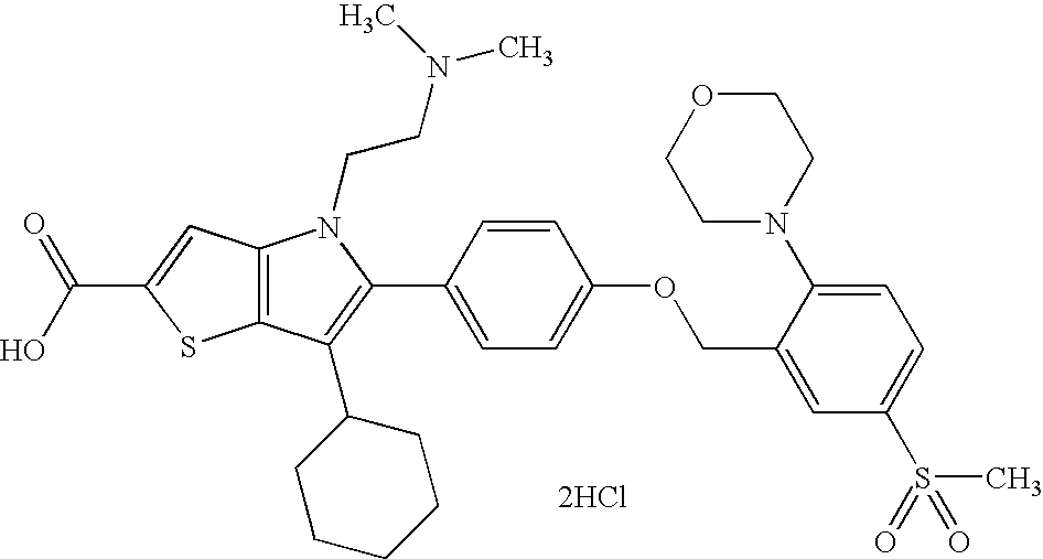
C12=C(C(C3CCCCC3)=C(C3=CC=C(OCC4=CC(S(=O)(C)=O)=CC=C4N4CCOCC4)C=C3)N1CCN(C)C)SC(C(O)=O)=C2.[2HCl]
